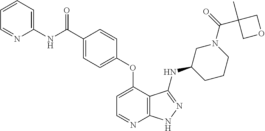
N(C(=O)C1=CC=C(OC2=CC=NC3=C2C(NC2CCCN(C(=O)C4(C)COC4)C2)=NN3)C=C1)C1=CC=CC=N1
